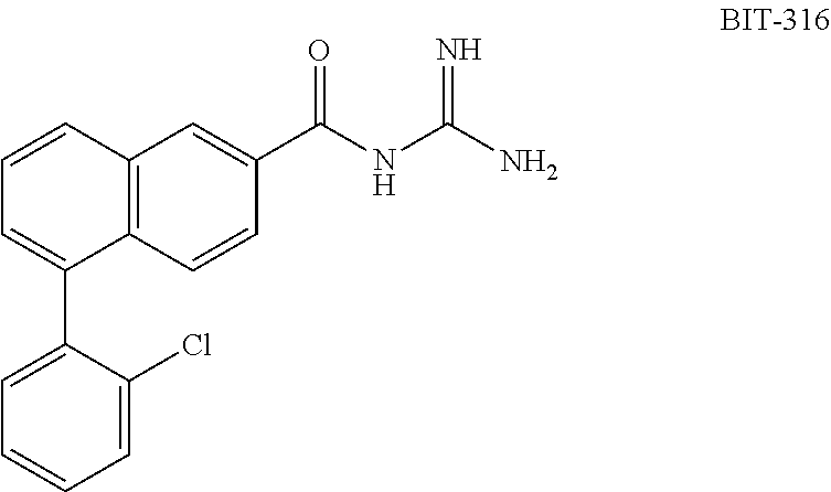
C1=CC2=C(C(C3=CC=CC=C3Cl)=C1)C=CC(C(NC(N)=N)=O)=C2
